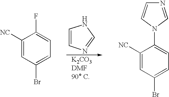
C1=CN=CN1.C1([NC])=CC(Br)=CC=C1F.C1([NC])=CC(Br)=CC=C1N1C=CN=C1
